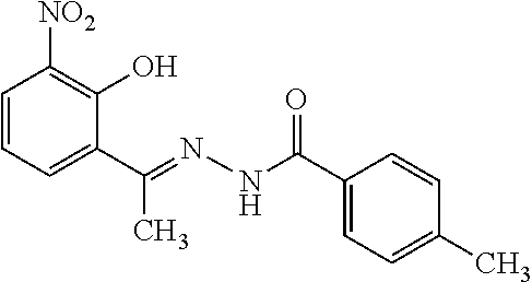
C1=CC=C(C(=NNC(C2=CC=C(C)C=C2)=O)C)C(O)=C1[NO2]
